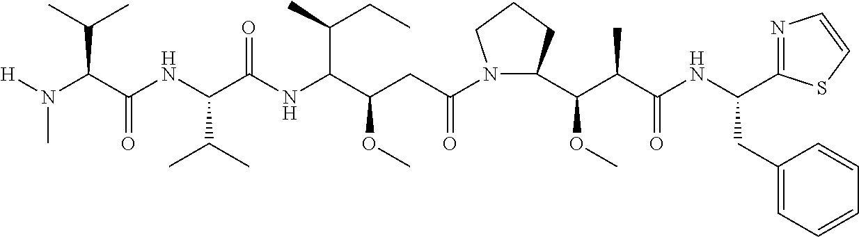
N1(C(CC(C(NC(C(NC(C(N(C)[H])C(C)C)=O)C(C)C)=O)C(CC)C)OC)=O)C(C(C(C(NC(C2=NC=CS2)CC2=CC=CC=C2)=O)C)OC)CCC1
